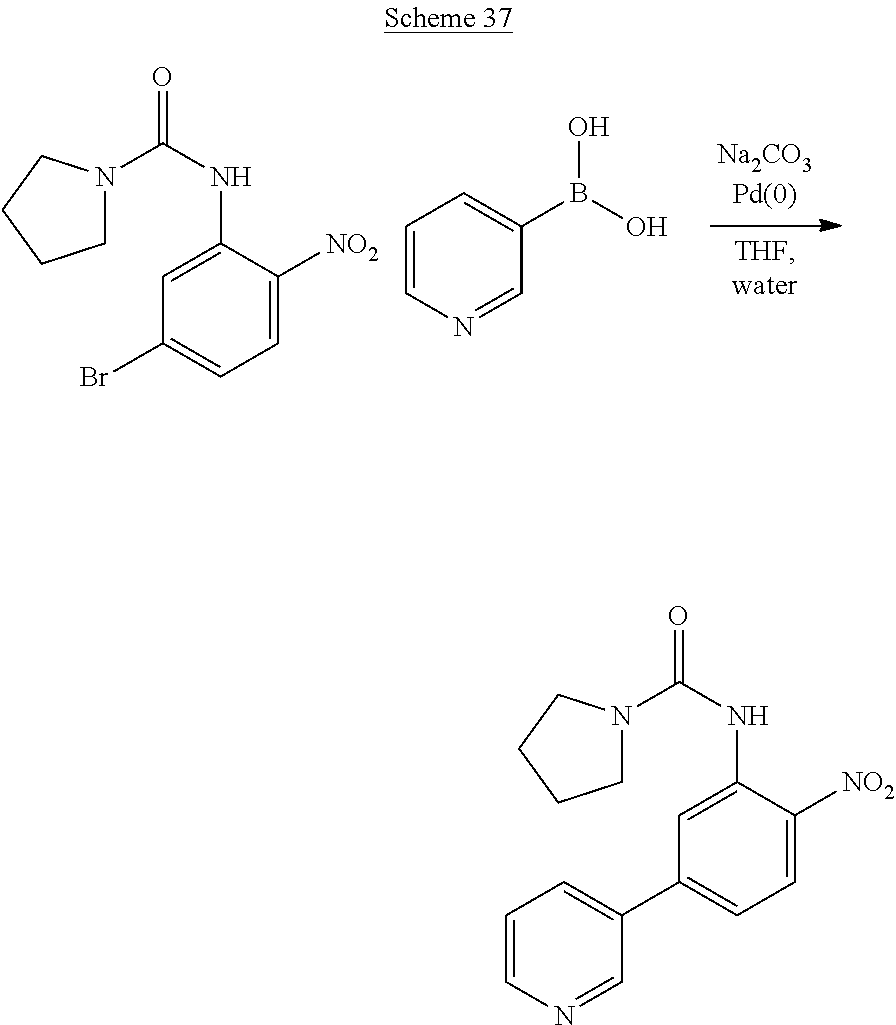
C1=C(NC(N2CCCC2)=O)C([NO2])=CC=C1Br.C1=CN=CC(B(O)O)=C1.C1=C(NC(N2CCCC2)=O)C([NO2])=CC=C1C1=CC=CN=C1
